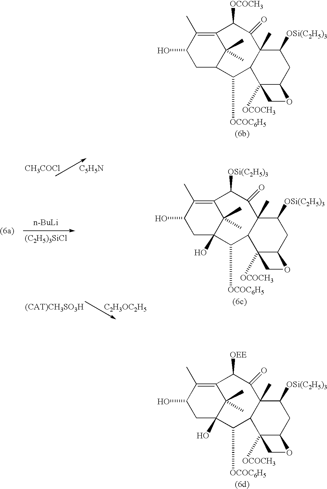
C1(O)CC2C(C)(C)C(=C1C)C([OCOCH3])C(=O)C1(C)C(C2[OCOC6H5])C2([OCOCH3])C(CC1[OSi(C2H5)3])OC2.C1(O)CC2(O)C(C)(C)C(=C1C)C([OEE])C(=O)C1(C)C(C2[OCOC6H5])C2([OCOCH3])C(CC1[OSi(C2H5)3])OC2.C1(O)CC2(O)C(C)(C)C(=C1C)C([OSi(C2H5)3])C(=O)C1(C)C(C2[OCOC6H5])C2([OCOCH3])C(CC1[OSi(C2H5)3])OC2.[n-BuLi].[(C2H5)3SiCl].[CH3COCl].[C5H5N].[(CAT)CH3SO3H].[C2H3OC2H5]
